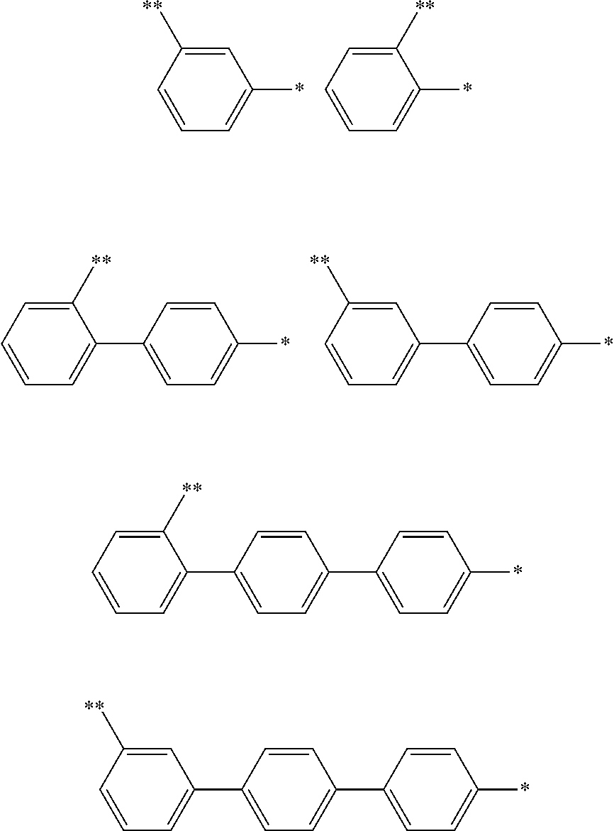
C1=C([**])C=CC=C1*.C1([**])=CC=CC=C1*.C1([**])=CC=CC=C1C1=CC=C(*)C=C1.C1=C([**])C=CC=C1C1=CC=C(*)C=C1.C1([**])=CC=CC=C1C1=CC=C(C2=CC=C(*)C=C2)C=C1.C1=C([**])C=CC=C1C1=CC=C(C2=CC=C(*)C=C2)C=C1
